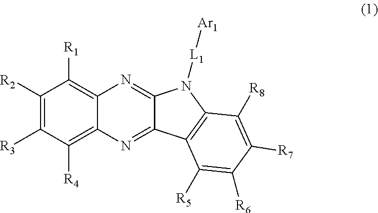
C1([R2])=C([R3])C([R4])=C2C(=C1[R1])N=C1C(=N2)C2=C(N1[L1][Ar1])C([R8])=C([R7])C([R6])=C2[R5]
